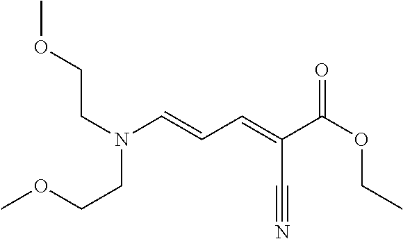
COCCN(C=CC=C(C(OCC)=O)C#N)CCOC
